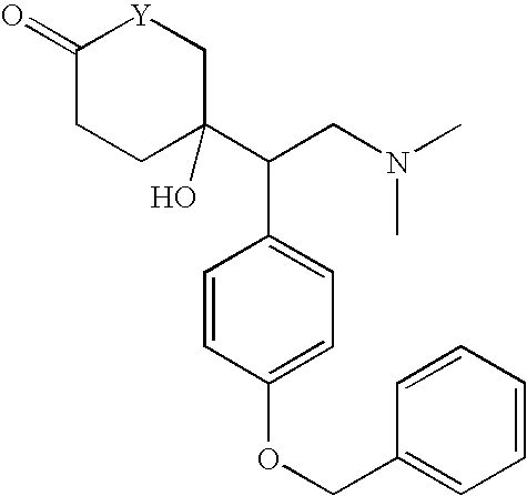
C1(=O)CCC(C(CN(C)C)C2=CC=C(OCC3=CC=CC=C3)C=C2)(O)C[Y]1
